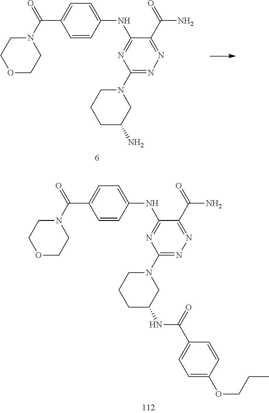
C1=CC(NC2=NC(N3CCCC(N)C3)=NN=C2C(=O)N)=CC=C1C(N1CCOCC1)=O.C1=CC(NC2=NC(N3CCCC(NC(C4=CC=C(OCCC)C=C4)=O)C3)=NN=C2C(=O)N)=CC=C1C(N1CCOCC1)=O
